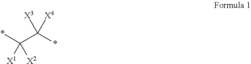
C(C(*)([X3])[X4])(*)([X1])[X2]
